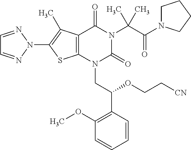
C12=C(C(C)=C(N3N=CC=N3)S1)C(=O)N(C(C(=O)N1CCCC1)(C)C)C(=O)N2CC(C1=C(OC)C=CC=C1)OCC[CN]
